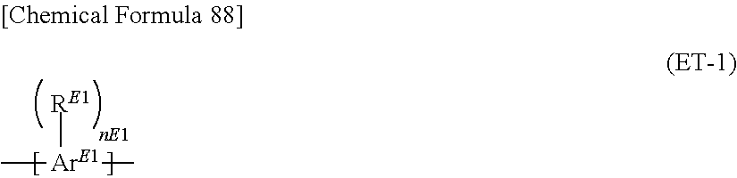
[RE1][ArE1](C)C
